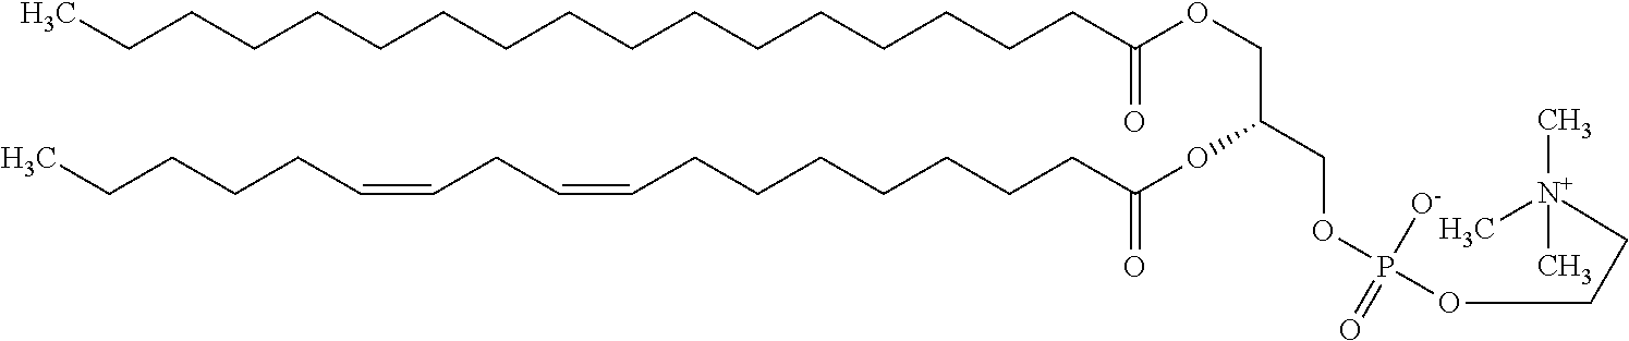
CCCCCCCCCCCCCCCCCC(OCC(COP(OCC[N+](C)(C)C)(=O)[O-])OC(CCCCCCCC=CCC=CCCCCC)=O)=O
